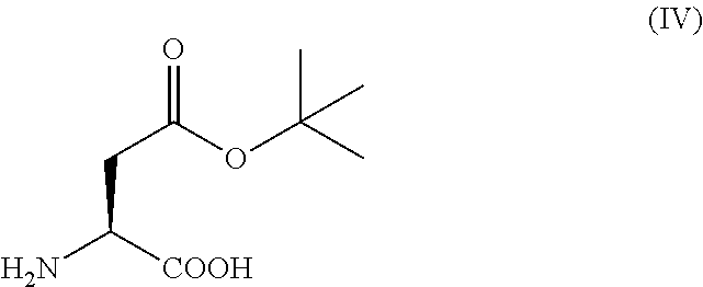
C(C([COOH])N)C(OC(C)(C)C)=O
